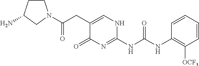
C(C1=CNC(NC(NC2=C([OCF3])C=CC=C2)=O)=NC1=O)C(=O)N1CCC(N)C1
